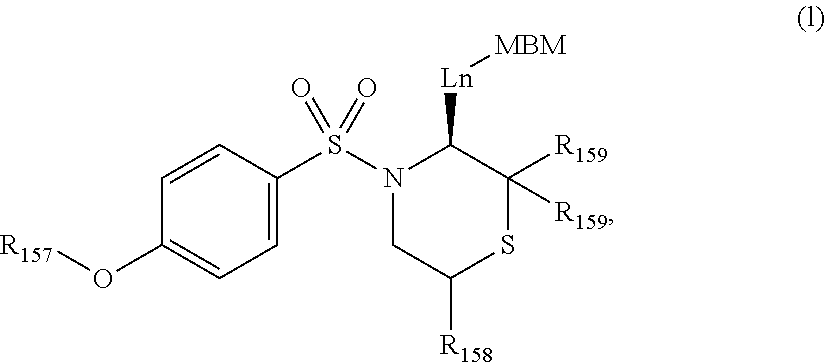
C1=C(S(N2CC([R158])SC([R159])([R159])C2[Ln][MBM])(=O)=O)C=CC(O[R157])=C1
